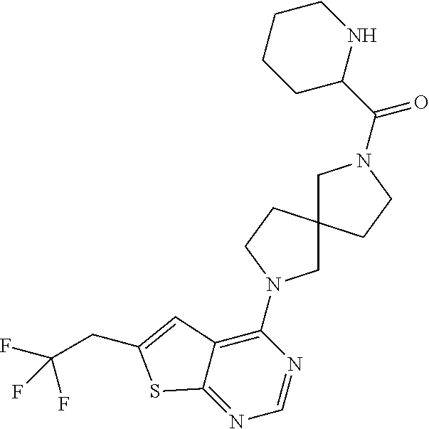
C1N(C(C2NCCCC2)=O)CCC12CN(C1=C3C(=NC=N1)SC(CC(F)(F)F)=C3)CC2
